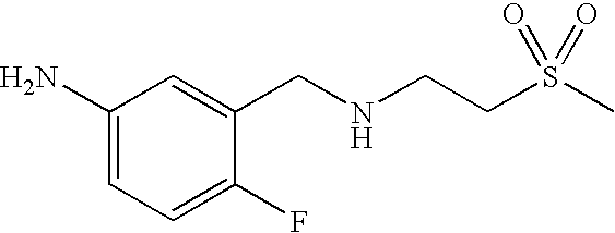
C1(N)=CC=C(F)C(CNCCS(C)(=O)=O)=C1
